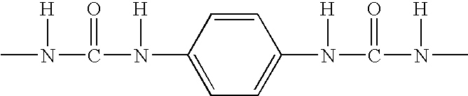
N(C(N(C1=CC=C(N(C(N(C)[H])=O)[H])C=C1)[H])=O)(C)[H]
